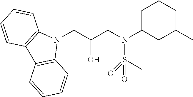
N1(CC(CN(S(=O)(=O)C)C2CC(C)CCC2)O)C2=C(C3=C1C=CC=C3)C=CC=C2
